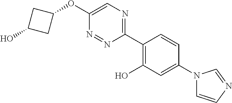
C1(OC2=CN=C(C3=C(O)C=C(N4C=CN=C4)C=C3)N=N2)CC(O)C1
